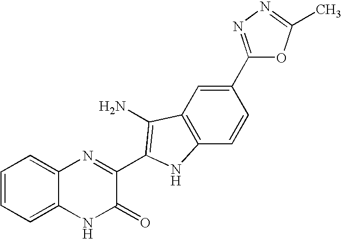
C1(C2=NN=C(C)O2)=CC2=C(C=C1)NC(C1=NC3=CC=CC=C3NC1=O)=C2N
